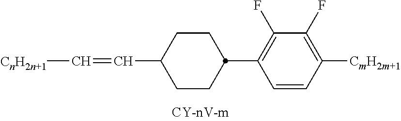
C(C1CCC(C2=C(F)C(F)=C([CmH2m+1])C=C2)CC1)=C[CnH2n+1]
